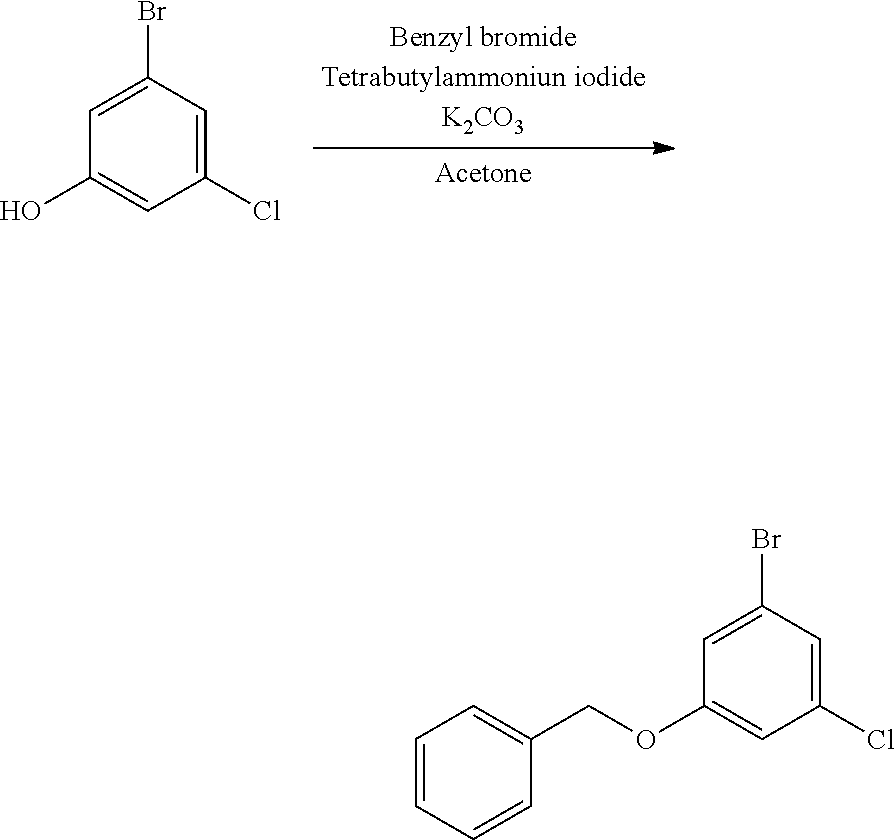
OC1=CC(Cl)=CC(Br)=C1.C1=CC=CC(COC2=CC(Cl)=CC(Br)=C2)=C1
